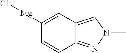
C1([Mg]Cl)=CC2=CN(C)N=C2C=C1
